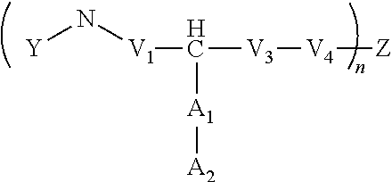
[Y]N[V1]C([V3][V4][Z])[A1][A2]
